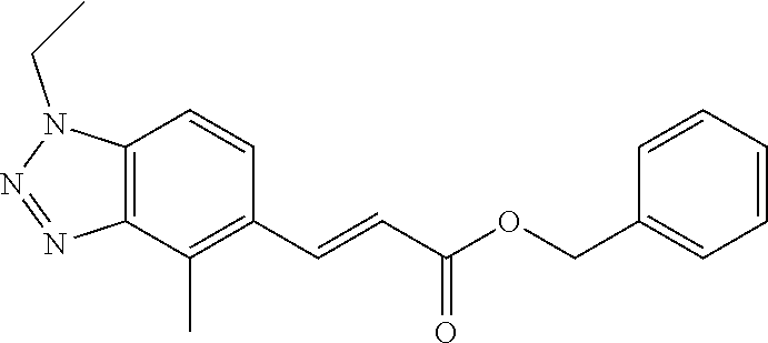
C(=CC(=O)OCC1=CC=CC=C1)C1=C(C)C2=C(C=C1)N(CC)N=N2
